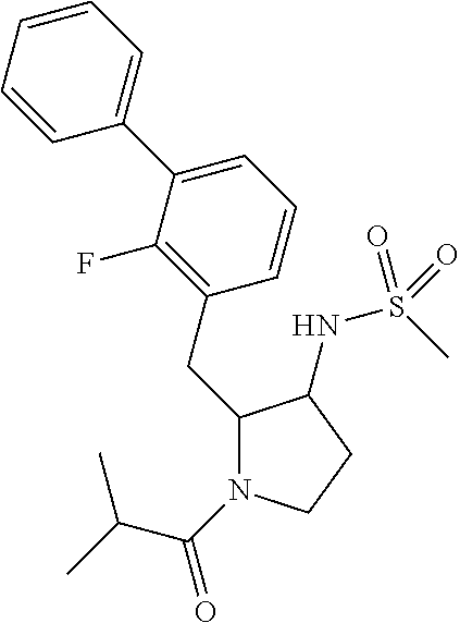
C1(CC2=C(F)C(C3=CC=CC=C3)=CC=C2)N(C(=O)C(C)C)CCC1NS(C)(=O)=O
